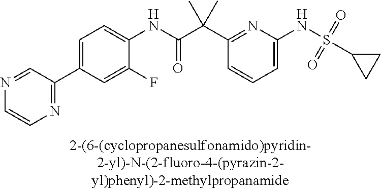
C1=C(NS(=O)(=O)C2CC2)N=C(C(C(NC2=CC=C(C3=NC=CN=C3)C=C2F)=O)(C)C)C=C1
